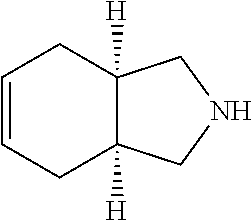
C1=CCC2([H])C([H])(C1)CNC2
